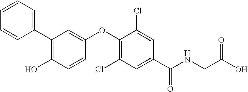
C1(C2=CC=CC=C2)=C(O)C=CC(OC2=C(Cl)C=C(C(NCC(=O)O)=O)C=C2Cl)=C1
